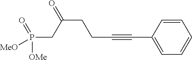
P(CC(CCC#CC1=CC=CC=C1)=O)([OMe])(=O)[MeO]
